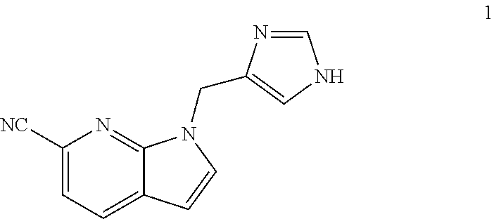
C1([NC])=CC=C2C(=N1)N(CC1=CNC=N1)C=C2
